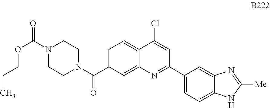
C1=C(C(N2CCN(C(=O)OCCC)CC2)=O)C=C2C(=C1)C(Cl)=CC(C1=CC=C3C(=C1)N=C([Me])N3)=N2
